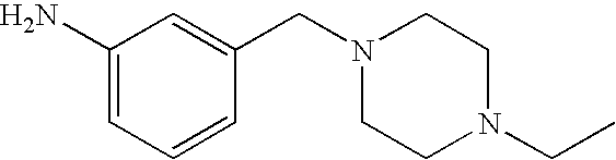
C1(N)=CC=CC(CN2CCN(CC)CC2)=C1
